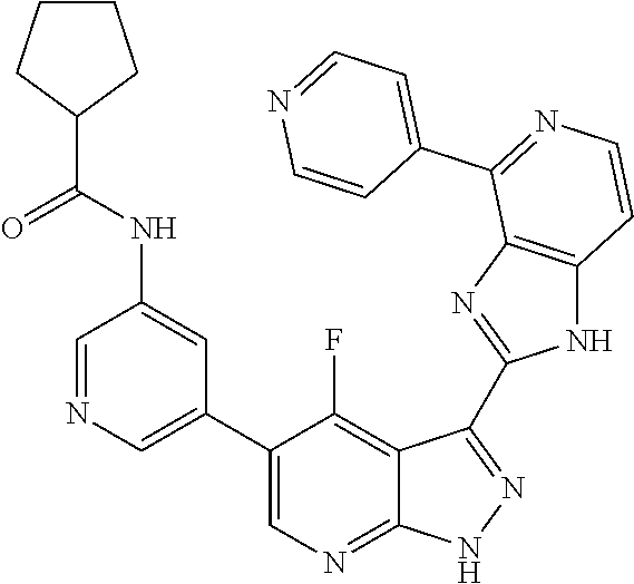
C1=NC=C(C2=CN=C3C(=C2F)C(C2=NC4=C(N2)C=CN=C4C2=CC=NC=C2)=N[N H]3)C=C1NC(C1CCCC1)=O
